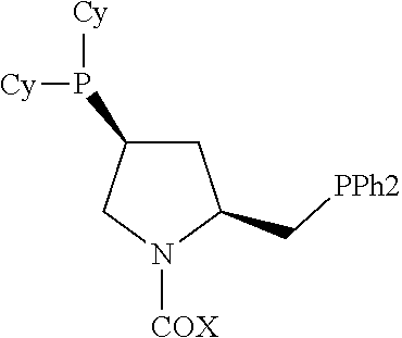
C1(P([Cy])[Cy])CC(C[PPh2])N([COX])C1
